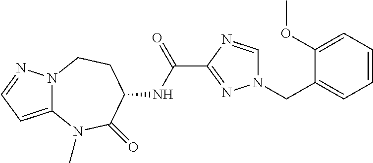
C12=CC=NN1CCC(NC(C1=NN(CC3=CC=CC=C3OC)C=N1)=O)C(=O)N2C
